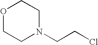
O1CCN(CCCl)CC1
